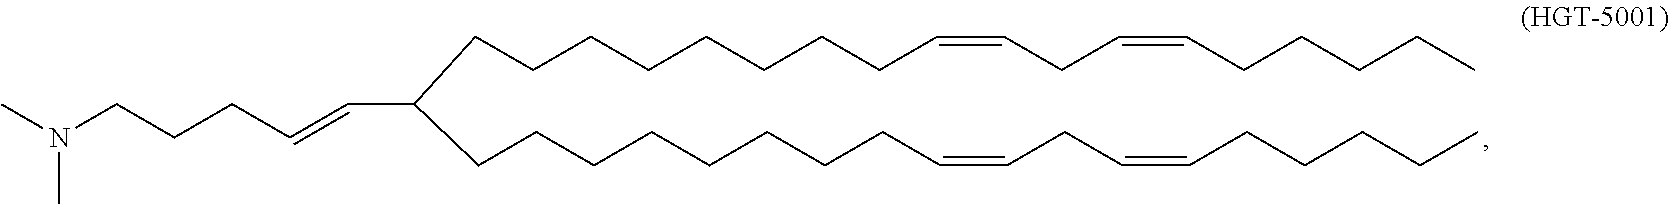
CN(C)CCCC=CC(CCCCCCCCC=CCC=CCCCCC)CCCCCCCCC=CCC=CCCCCC
